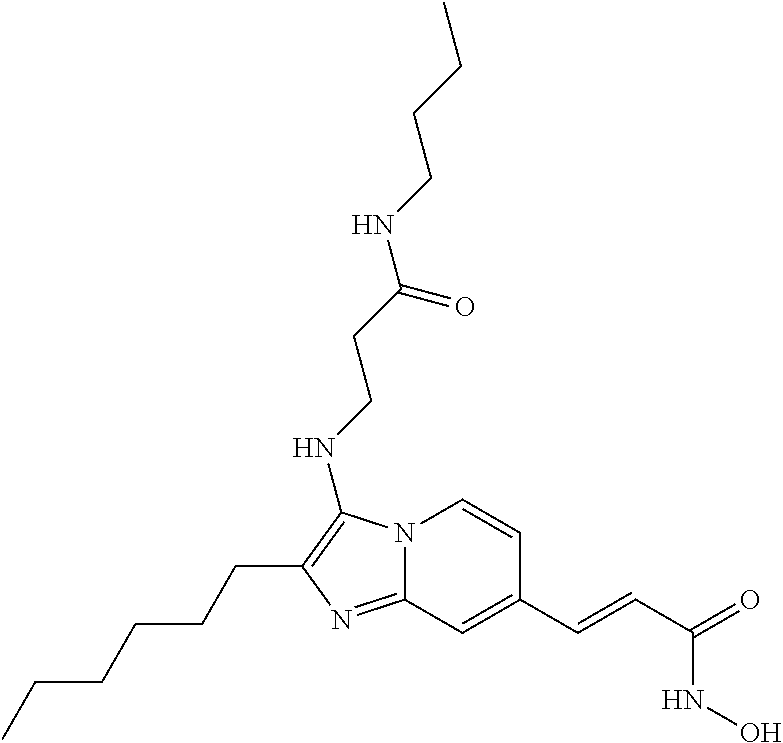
N12C(=NC(CCCCCC)=C1NCCC(NCCCC)=O)C=C(C=CC(=O)NO)C=C2
